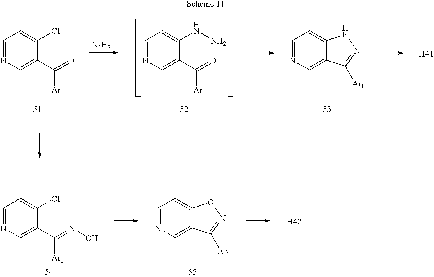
C1=NC=C(C(=O)[Ar1])C(Cl)=C1.C1=NC=C2C(=C1)NN=C2[Ar1].[N2H2].C1=NC=C(C(=O)[Ar1])C(NN)=C1.[H41].C1=NC=C(C(=NO)[Ar1])C(Cl)=C1.C1=NC=C2C(=C1)ON=C2[Ar1].[H42]
